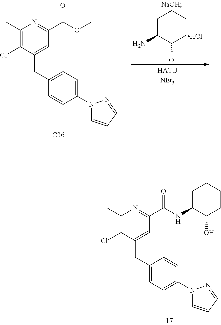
NC1C(O)CCCC1.Cl.C1(C)=C(Cl)C(CC2=CC=C(N3C=CC=N3)C=C2)=CC(C(OC)=O)=N1.[C36].C1(C)=C(Cl)C(CC2=CC=C(N3C=CC=N3)C=C2)=CC(C(NC2C(O)CCCC2)=O)=N1
